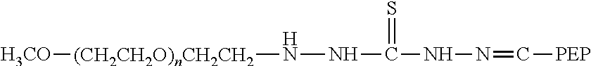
[(CH2CH2O)nCH2CH2]([H3CO])NNC(=S)NN=C[PEP]
